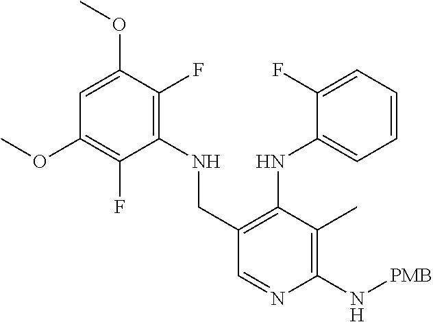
C1=C(OC)C(F)=C(NCC2=C(NC3=CC=CC=C3F)C(C)=C(N[PMB])N=C2)C(F)=C1OC
